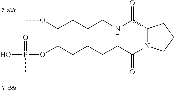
C1(C(NCCCCOC)=O)N(C(CCCCCOP(=O)(O)C)=O)CCC1
